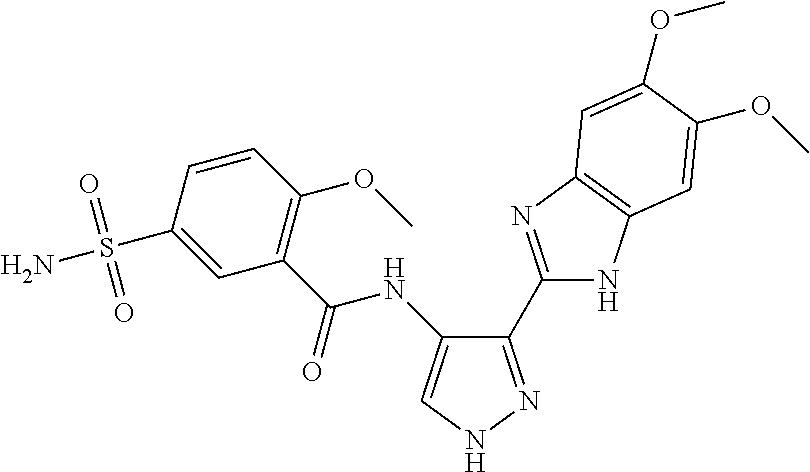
C1(C2=NC3=C(N2)C=C(OC)C(OC)=C3)=NNC=C1NC(C1=C(OC)C=CC(S(N)(=O)=O)=C1)=O
